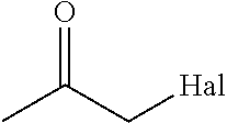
CC(C[Hal])=O
